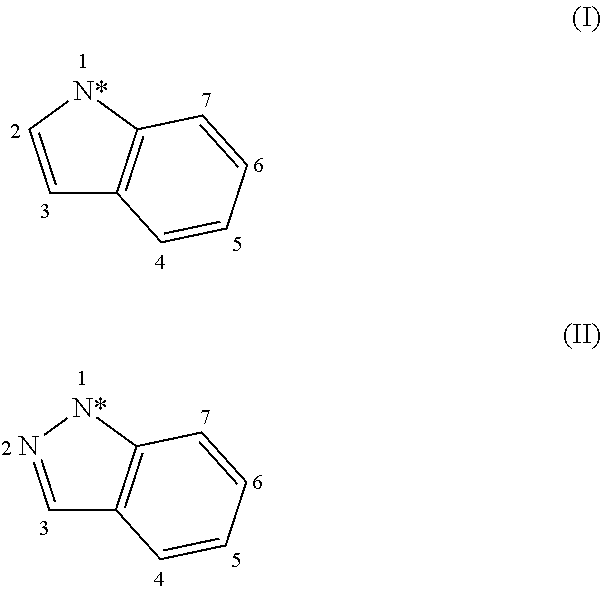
C1=C[N*]C2=C1C=CC=C2.C1=N[N*]C2=C1C=CC=C2
